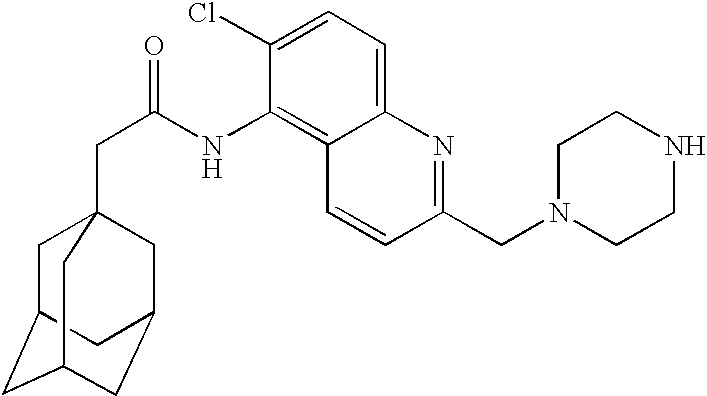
C1C2CC3CC(CC1(CC(NC1=C4C(=CC=C1Cl)N=C(CN1CCNCC1)C=C4)=O)C3)C2
